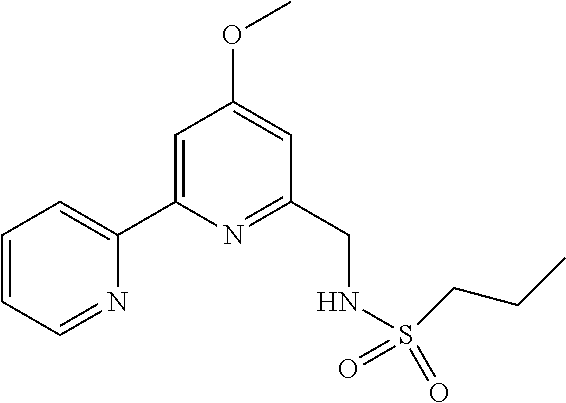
C1=CC=NC(C2=CC(OC)=CC(CNS(=O)(=O)CCC)=N2)=C1
